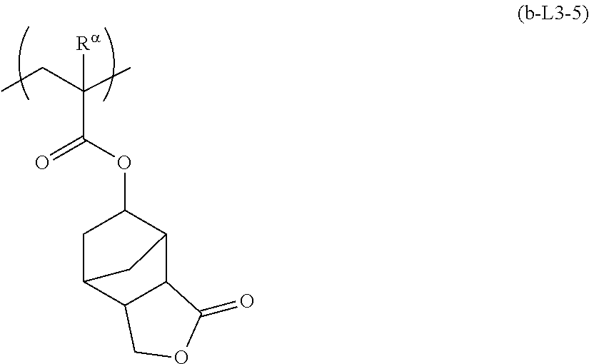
CCC(C)(C(OC1CC2C3C(C1C2)C(=O)OC3)=O)[Ra]
